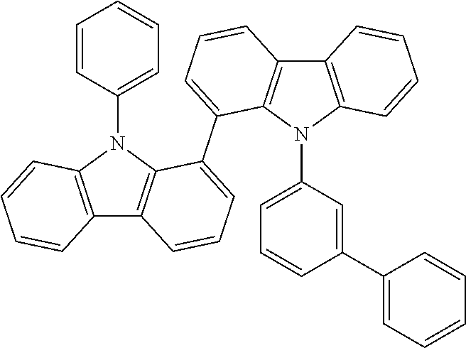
C12=C(N(C3=CC=CC=C3)C3=C1C=CC=C3C1=CC=CC3=C1N(C1=CC=CC(C4=CC=CC=C4)=C1)C1=C3C=CC=C1)C=CC=C2
